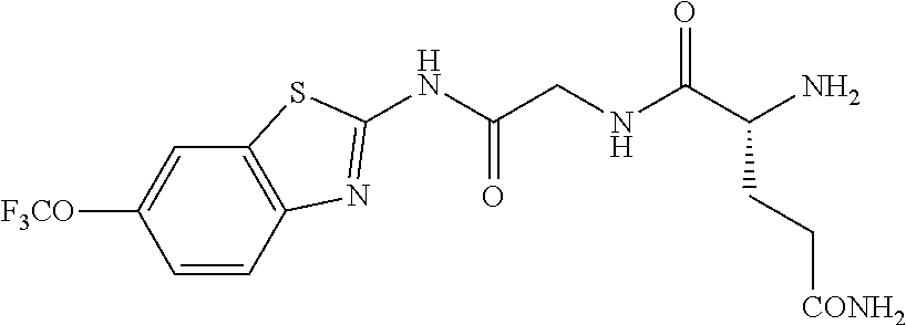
C1=CC2=C(C=C1[F3CO])SC(NC(CNC(C(N)CC[CONH2])=O)=O)=N2
